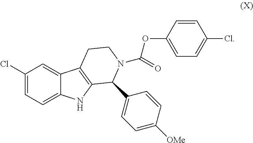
C1(Cl)=CC=C2C(=C1)C1=C(N2)C(C2=CC=C([OMe])C=C2)N(C(=O)OC2=CC=C(Cl)C=C2)CC1
